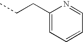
CCCC1=CC=CC=N1
